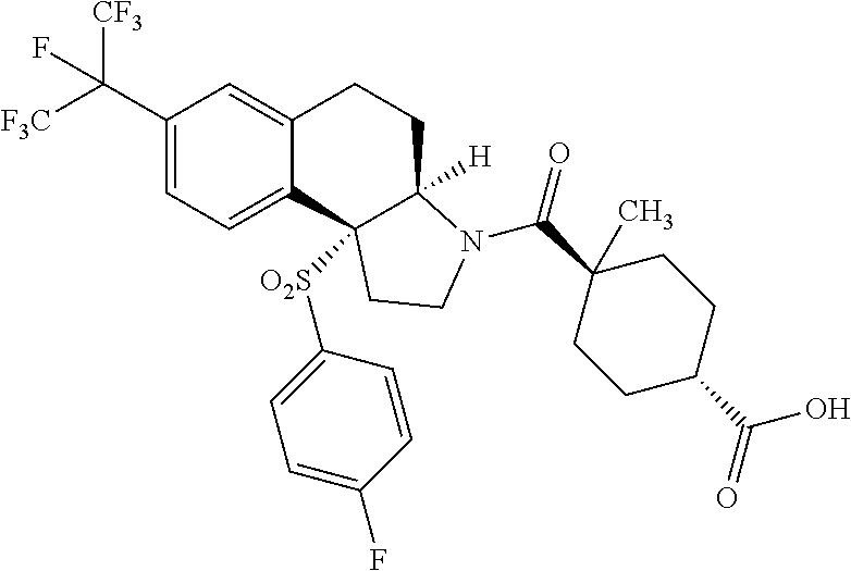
C1(C([F3C])([CF3])F)=CC=C2C(=C1)CCC1([H])C2([O2S]C2=CC=C(F)C=C2)CCN1C(C1(C)CCC(C(=O)O)CC1)=O
